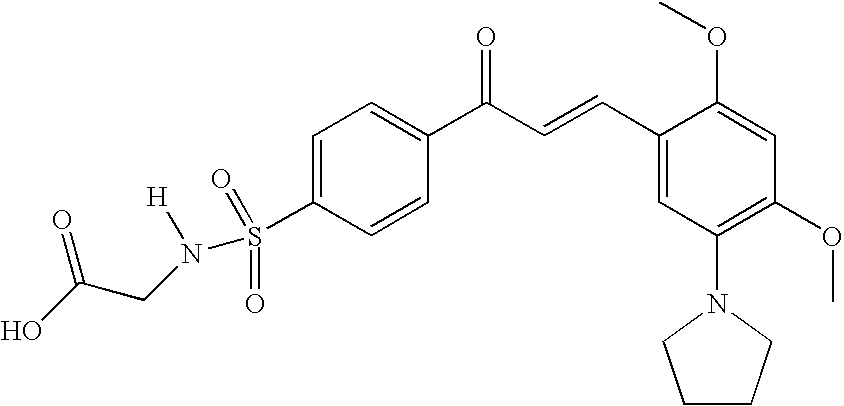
C1=CC(C(C=CC2=CC(N3CCCC3)=C(OC)C=C2OC)=O)=CC=C1S(=O)(N([H])CC(O)=O)=O
